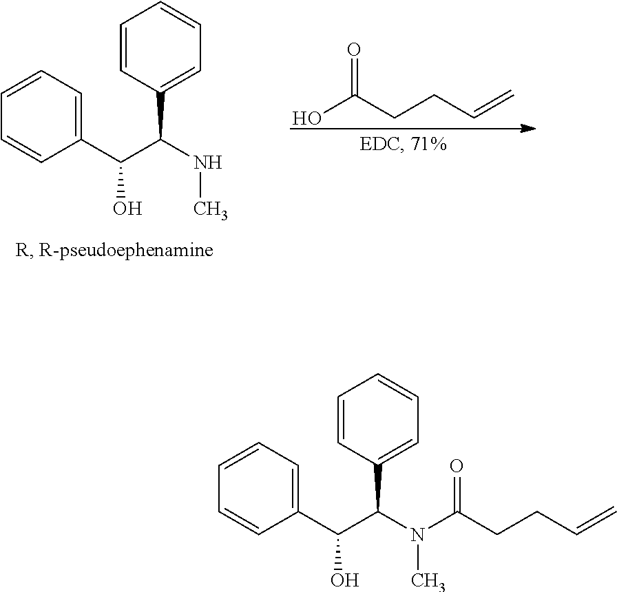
OC(CCC=C)=O.C1=CC=C(C(C(C2=CC=CC=C2)NC)O)C=C1.C1=CC=C(C(C(C2=CC=CC=C2)N(C)C(=O)CCC=C)O)C=C1
